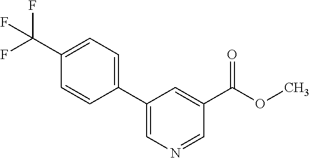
C1(C(F)(F)F)=CC=C(C2=CN=CC(C(OC)=O)=C2)C=C1
